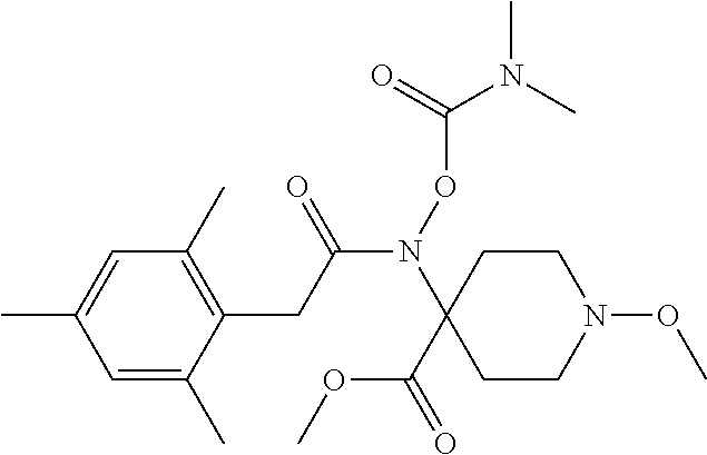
C1=C(C)C=C(C)C(CC(N(OC(N(C)C)=O)C2(C(=O)OC)CCN(OC)CC2)=O)=C1C
